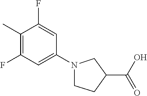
C1(C)=C(F)C=C(N2CCC(C(O)=O)C2)C=C1F
